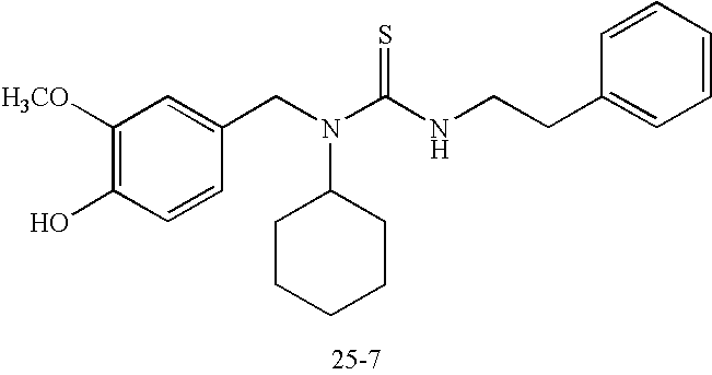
C1([H3CO])=C(O)C=CC(CN(C(NCCC2=CC=CC=C2)=S)C2CCCCC2)=C1
